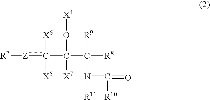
[R7][Z]c(C(C([R8])(N([R11])C(=O)[R10])[R9])([X7])O[X4])([X6])[X5]
